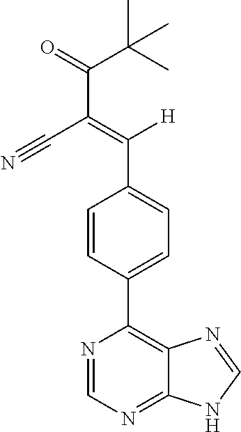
C1=CC(C2=C3C(=NC=N2)NC=N3)=CC=C1C([H])=C(C(C(C)(C)C)=O)C#N
